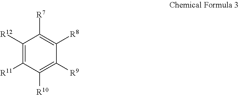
C1([R12])=C([R11])C([R10])=C([R9])C([R8])=C1[R7]
